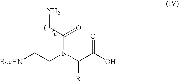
NCC(N(C(C(O)=O)[R1])CC[BocHN])=O
